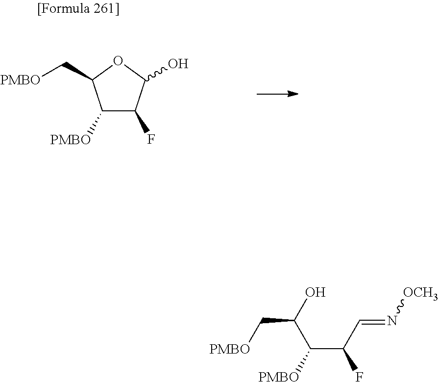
C1([PMBO])C(F)C(O)OC1C[PMBO].[PMBO]CC(C([PMBO])C(F)C=N[OCH3])O
